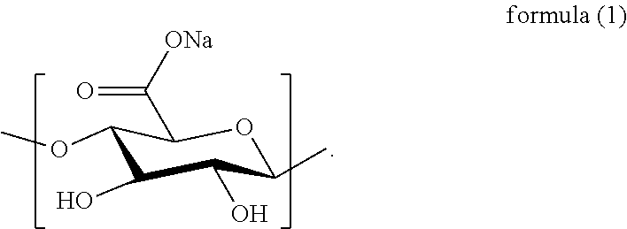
C1(OC)C(O)C(O)C(C)OC1C([ONa])=O
